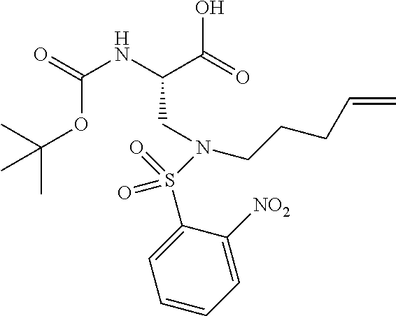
O=C(NC(C(=O)O)CN(CCCC=C)S(=O)(C1=CC=CC=C1[NO2])=O)OC(C)(C)C
